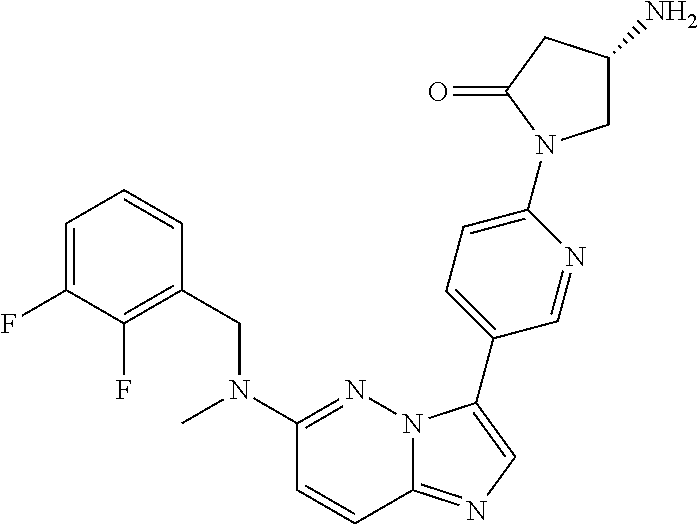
C1=C(F)C(F)=C(CN(C2=NN3C(=NC=C3C3=CC=C(N4CC(N)CC4=O)N=C3)C=C2)C)C=C1
